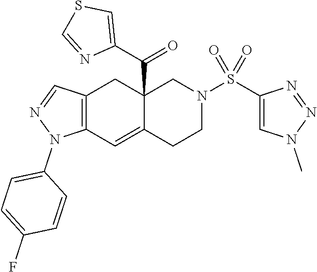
C12=C(C=C3C(C(C4=CSC=N4)=O)(C1)CN(S(C1=CN(C)N=N1)(=O)=O)CC3)N(C1=CC=C(F)C=C1)N=C2
